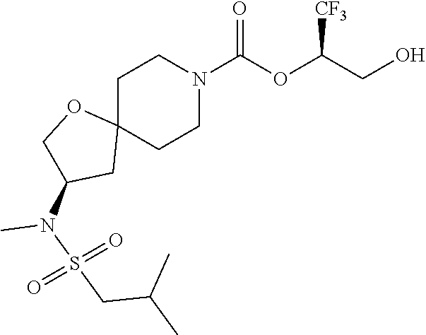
C1C2(CCN(C(OC(CO)[CF3])=O)C1)OCC(N(C)S(=O)(=O)CC(C)C)C2
